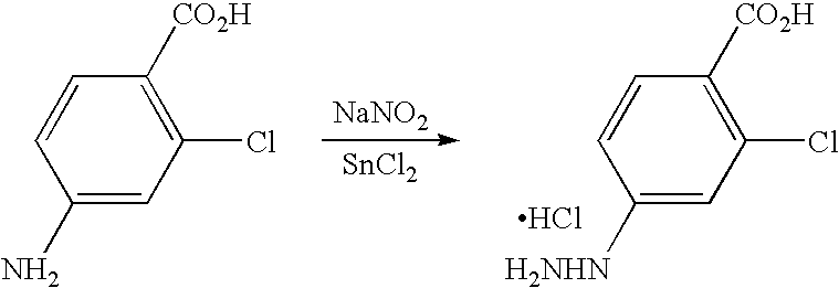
C1=C([H2NHN])C=CC([CO2H])=C1Cl.Cl.[NaNO2].[SnCl2].C1=C(N)C=CC([CO2H])=C1Cl
